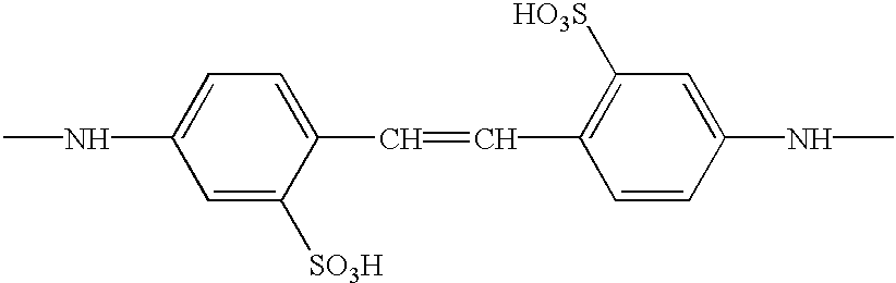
CNC1=CC=C(C=CC2=C([HO3S])C=C(NC)C=C2)C([SO3H])=C1
